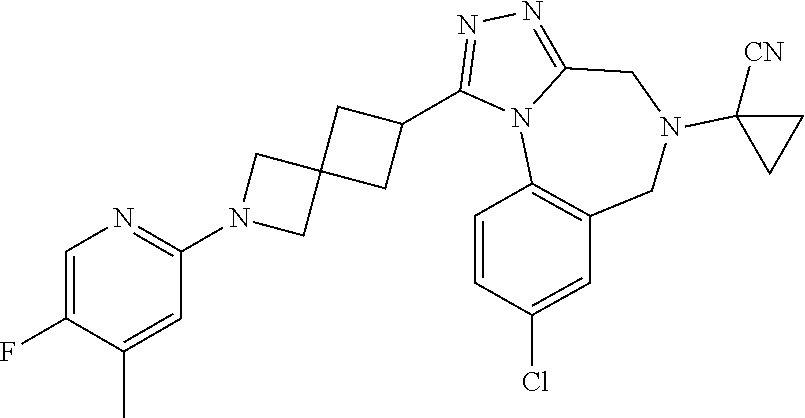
C1=C(F)C(C)=CC(N2CC3(C2)CC(C2=NN=C4N2C2=C(CN(C5([CN])CC5)C4)C=C(Cl)C=C2)C3)=N1
